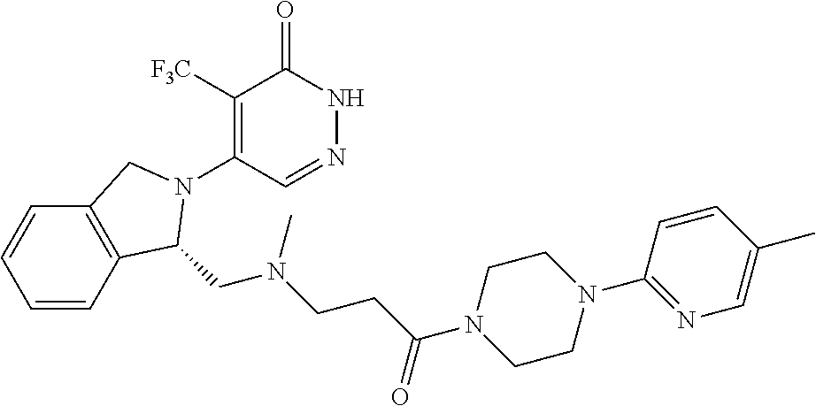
C1([F3C])=C(N2C(CN(CCC(=O)N3CCN(C4=NC=C(C)C=C4)CC3)C)C3=C(C=CC=C3)C2)C=NNC1=O
